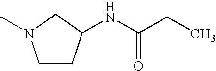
C1N(C)CCC1NC(CC)=O
